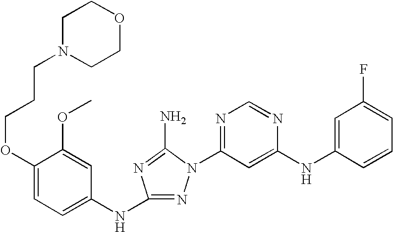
N1=C(NC2=CC=C(OCCCN3CCOCC3)C(OC)=C2)N=C(N)N1C1=NC=NC(NC2=CC(F)=CC=C2)=C1
